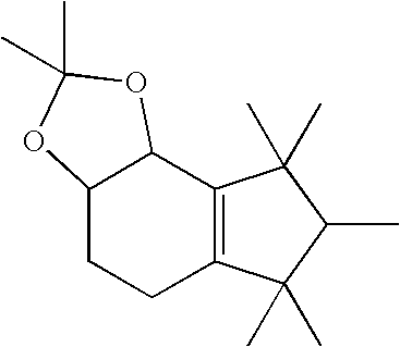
C12CCC3=C(C1OC(C)(C)O2)C(C)(C)C(C)C3(C)C
